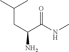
CC(C)CC(N)C(NC)=O
